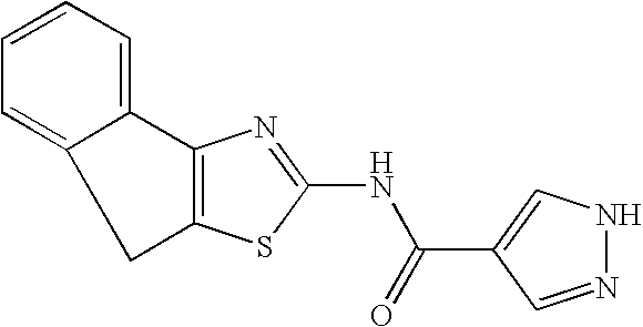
C1C2=CC=CC=C2C2=C1SC(NC(=O)C1=CNN=C1)=N2
